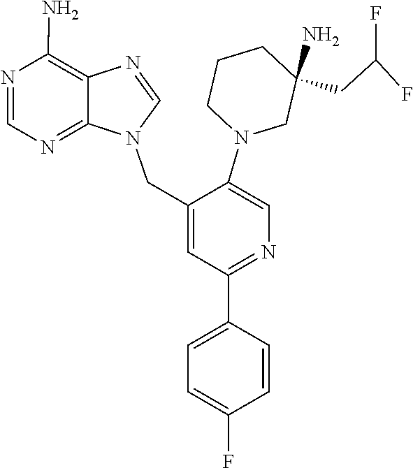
FC(CC1(N)CN(C2=CN=C(C3=CC=C(F)C=C3)C=C2CN2C=NC3=C(N)N=CN=C23)CCC1)F
